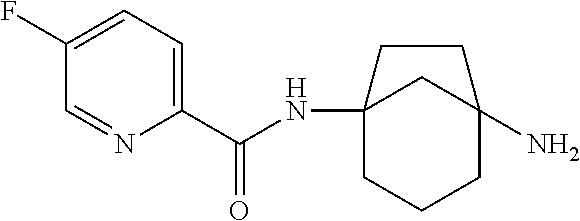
C12(NC(=O)C3=CC=C(F)C=N3)CCCC(N)(C1)CC2
